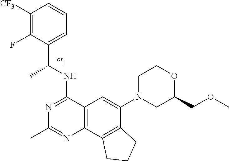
C12=C(C3=C(C(N4CC(COC)OCC4)=C1)CCC3)N=C(C)N=C2NC(C1=CC=CC([CF3])=C1F)C
